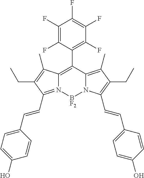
C12=C(C3=C(F)C(F)=C(F)C(F)=C3F)C3=C(C)C(CC)=C(C=CC4=CC=C(O)C=C4)N3[BF2]N1=C(C=CC1=CC=C(O)C=C1)C(CC)=C2C
